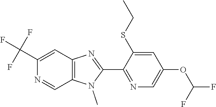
C1(C(F)(F)F)=CC2=C(C=N1)N(C)C(C1=NC=C(OC(F)F)C=C1SCC)=N2
